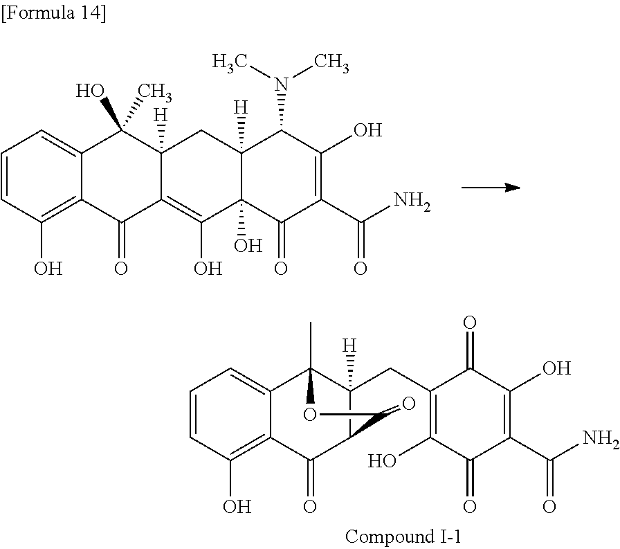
CN(C)C1C(O)=C(C(N)=O)C(=O)C2(O)C(O)=C3C(=O)C4=C(O)C=CC=C4C(O)(C)C3([H])CC21[H].C1=CC(O)=C2C(=C1)C1(C)C(CC3=C(O)C(=O)C(C(N)=O)=C(O)C3=O)([H])C(C2=O)C(=O)O1
